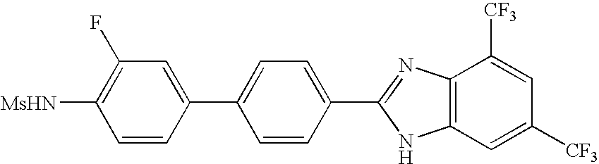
C1=C(C2=CC=C(C3=NC4=C(N3)C=C([CF3])C=C4[CF3])C=C2)C=CC([MsHN])=C1F
